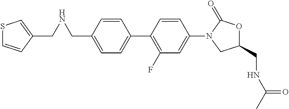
C1(CNCC2=CSC=C2)=CC=C(C2=C(F)C=C(N3C(=O)OC(CNC(C)=O)C3)C=C2)C=C1
